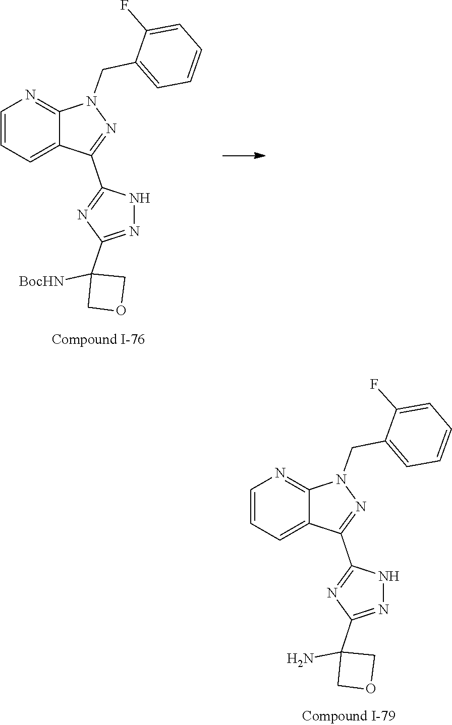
C1(F)=CC=CC=C1CN1N=C(C2=NC(C3([BocHN])COC3)=NN2)C2=CC=CN=C12.C1(CN2C3=NC=CC=C3C(C3=NC(C4(N)COC4)=NN3)=N2)=CC=CC=C1F
